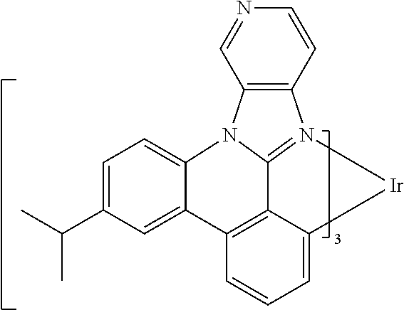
C1=C(C(C)C)C=C2C(=C1)N1C3=N(C4=C1C=NC=C4)[Ir]C1=CC=CC2=C13
